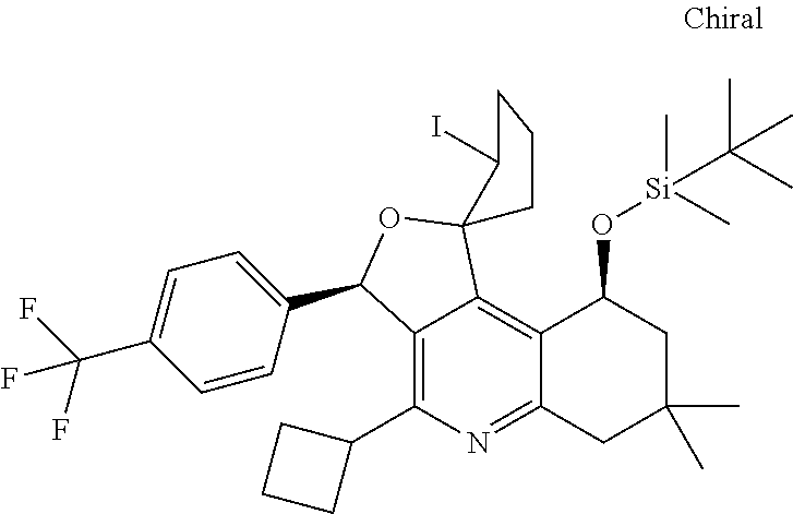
C12=C(C3CCC3)N=C3C(=C1C1(OC2C2=CC=C(C(F)(F)F)C=C2)C(I)CCC1)C(O[Si](C)(C)C(C)(C)C)CC(C)(C)C3
